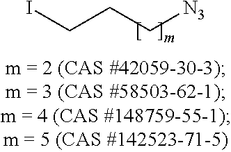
C(CC[N3])I
